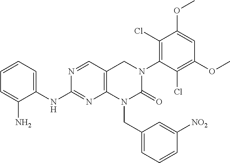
C1(NC2=CC=CC=C2N)=NC2=C(CN(C3=C(Cl)C(OC)=CC(OC)=C3Cl)C(=O)N2CC2=CC=CC([NO2])=C2)C=N1
